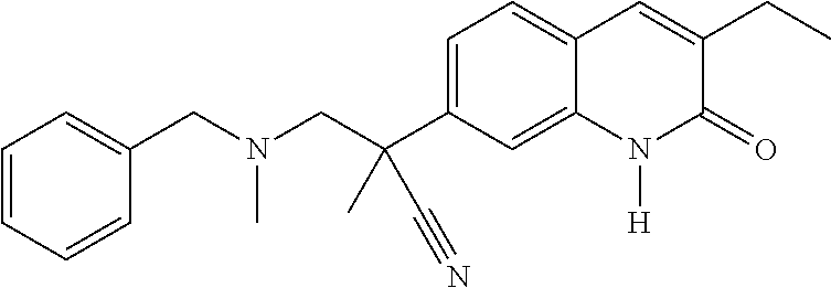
C1=C(C(CN(CC2=CC=CC=C2)C)(C#N)C)C=C2C(=C1)C=C(CC)C(=O)N2[H]
